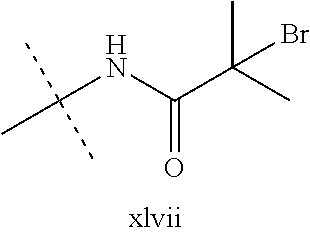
CC(NC(C(C)(Br)C)=O)(C)C
